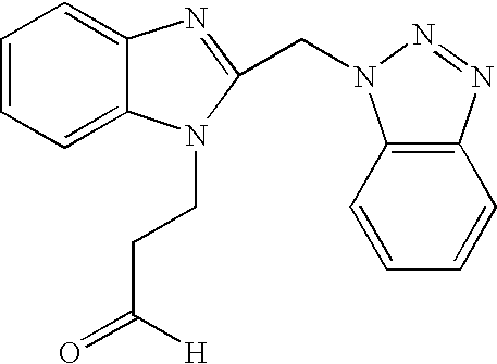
C1=CC=C2C(=C1)N=C(CN1C3=C(C=CC=C3)N=N1)N2CCC(=O)[H]
